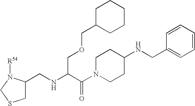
C1(CNC(C(N2CCC(NCC3=CC=CC=C3)CC2)=O)COCC2CCCCC2)CSCN1[R54]
